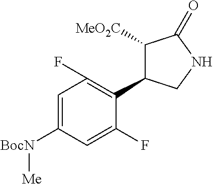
C1=C([BocN][Me])C=C(F)C(C2C([MeO2C])C(=O)NC2)=C1F
